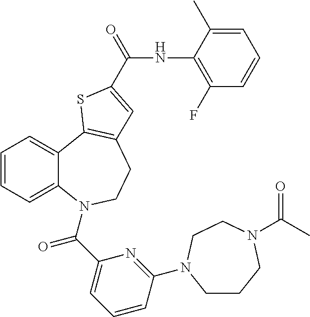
C1=CC=C2C(=C1)C1=C(CCN2C(C2=CC=CC(N3CCCN(C(=O)C)CC3)=N2)=O)C=C(C(NC2=C(F)C=CC=C2C)=O)S1
